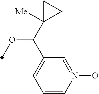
C1=CN(O)=CC(C(C2([Me])CC2)OC)=C1
